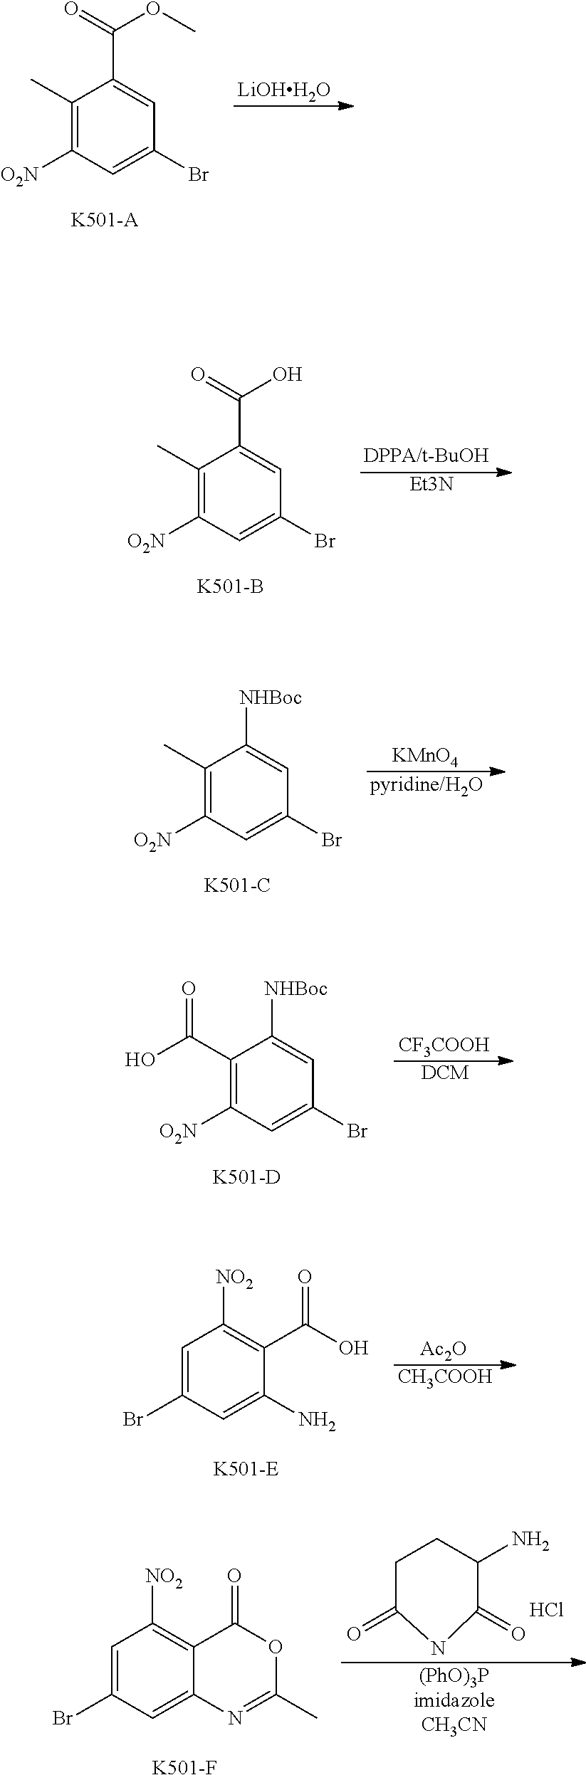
C1(C)=C([O2N])C=C(Br)C=C1C(=O)OC.[K501-A].[LiOHH2O].C1(C)=C([O2N])C=C(Br)C=C1C(=O)O.[K501-B].[DPPA/t-BuOH].[Et3N].C1(C)=C([O2N])C=C(Br)C=C1[NHBoc].[K501-C].[KMnO4].[pyridine/H2O].C1(C(O)=O)=C([O2N])C=C(Br)C=C1[NHBoc].[K501-D].[CF3COOH].[DCM].C1=C(Br)C=C(N)C(C(O)=O)=C1[NO2].[K501-E].[Ac2O].[CH3COOH].C1C(=O)NC(=O)C(N)C1.Cl.C1=C(Br)C=C2C(=C1[NO2])C(=O)OC(C)=N2.[K501-F].[(PhO)3PimidazoleCH3CN]
